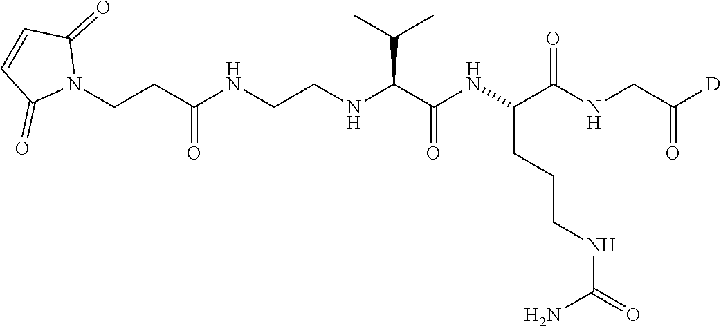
N1(CCC(NCCNC(C(NC(C(NCC([D])=O)=O)CCCNC(=O)N)=O)C(C)C)=O)C(=O)C=CC1=O
